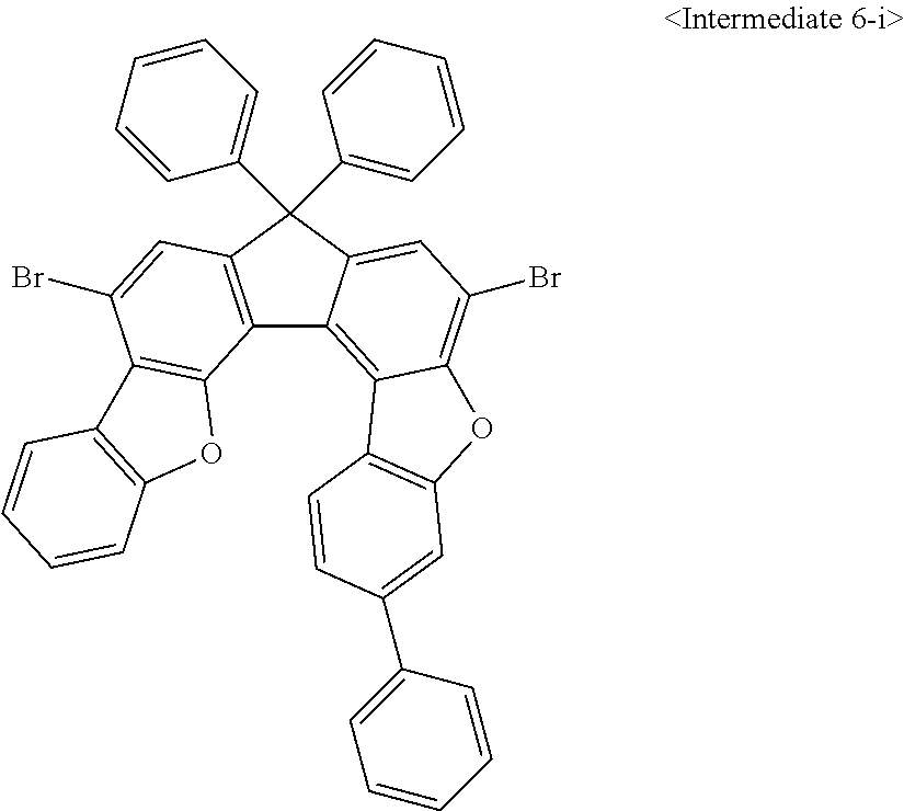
C12=C(C=C(Br)C3=C1OC1=C3C=CC=C1)C(C1=CC=CC=C1)(C1=CC=CC=C1)C1=CC(Br)=C3C(=C21)C1=C(O3)C=C(C2=CC=CC=C2)C=C1
